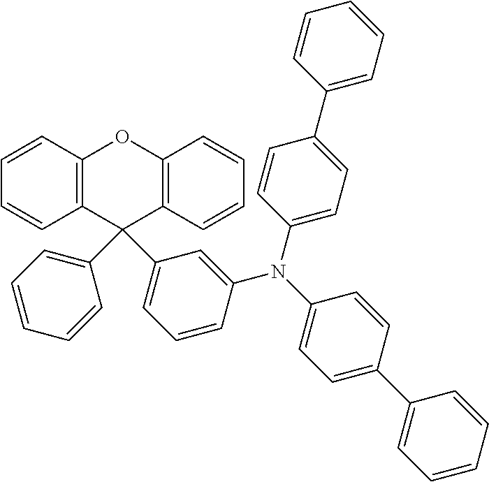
C12=C(C(C3=CC=CC=C3)(C3=CC=CC(N(C4=CC=C(C5=CC=CC=C5)C=C4)C4=CC=C(C5=CC=CC=C5)C=C4)=C3)C3=C(O1)C=CC=C3)C=CC=C2
